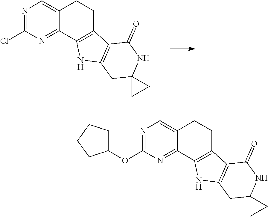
N1=C(Cl)N=C2C(=C1)CCC1=C2NC2=C1C(=O)NC1(C2)CC1.N1=C(OC2CCCC2)N=C2C(=C1)CCC1=C2NC2=C1C(=O)NC1(C2)CC1
